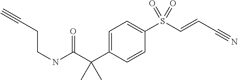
C1(C(C(NCCC#C)=O)(C)C)=CC=C(S(C=CC#N)(=O)=O)C=C1
